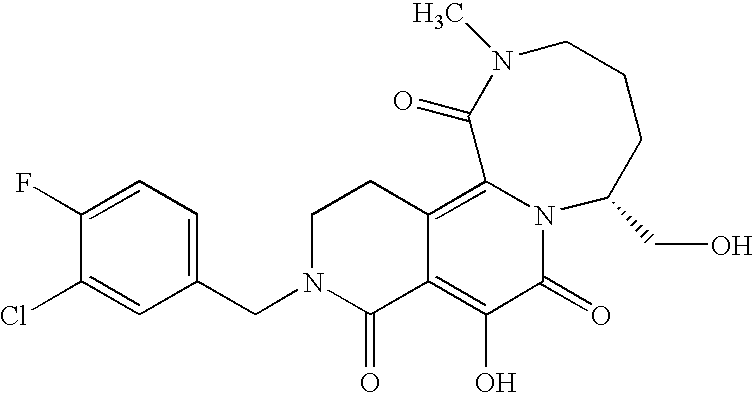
C1(CN2C(=O)C3=C(O)C(=O)N4C(=C3CC2)C(=O)N(C)CCCC4CO)=CC=C(F)C(Cl)=C1
